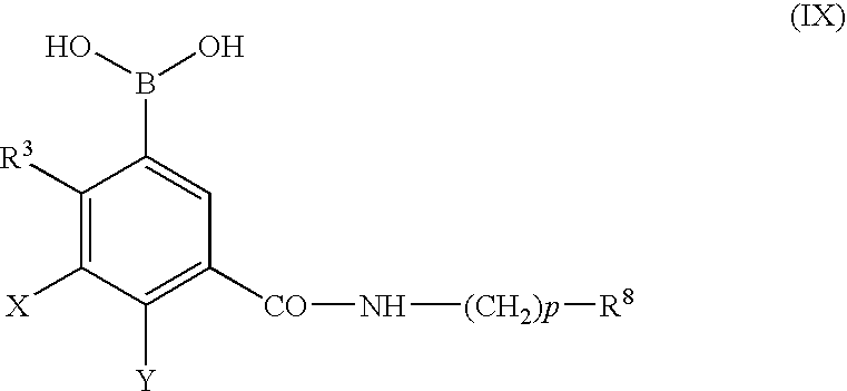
C1([R3])=C([X])C([Y])=C([CO]N[(CH2)p][R8])C=C1B(O)O
